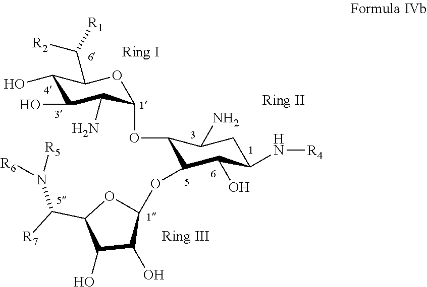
C1(OC2C(OC3OC(C([R7])N([R5])[R6])C(O)C3O)C(O)C(N[R4])CC2N)C(N)C(O)C(O)C(C([R1])[R2])O1
